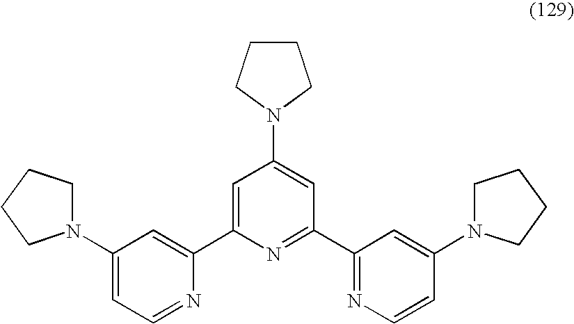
C1=C(C2=CC(N3CCCC3)=CC=N2)N=C(C2=NC=CC(N3CCCC3)=C2)C=C1N1CCCC1
